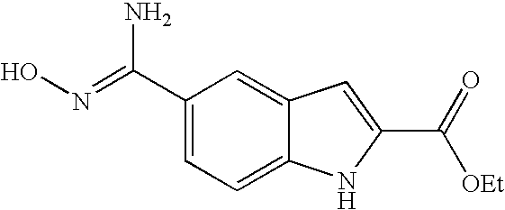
C1(C(=NO)N)=CC=C2C(=C1)C=C(C(=O)[OEt])N2
